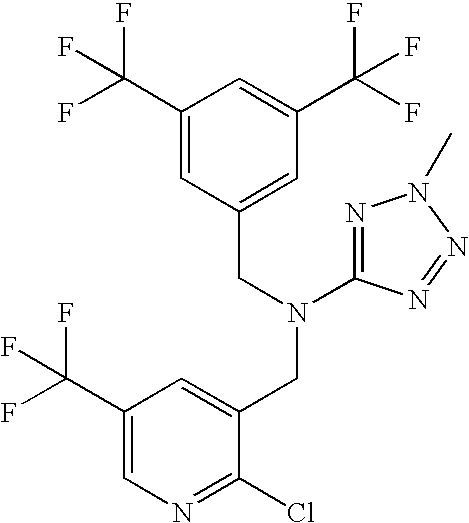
C1(C(F)(F)F)=CC(CN(CC2=CC(C(F)(F)F)=CN=C2Cl)C2=NN(C)N=N2)=CC(C(F)(F)F)=C1
